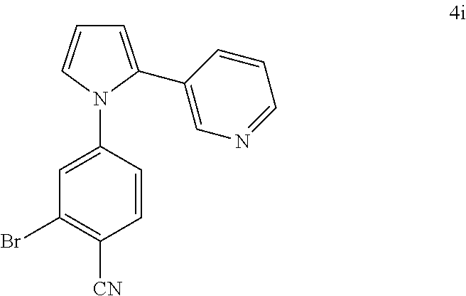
C1=C(C2=CN=CC=C2)N(C2=CC(Br)=C([CN])C=C2)C=C1
